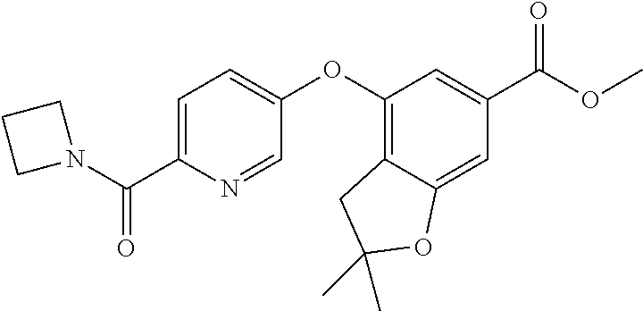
C1=C(C(N2CCC2)=O)N=CC(OC2=C3C(=CC(C(OC)=O)=C2)OC(C)(C)C3)=C1
